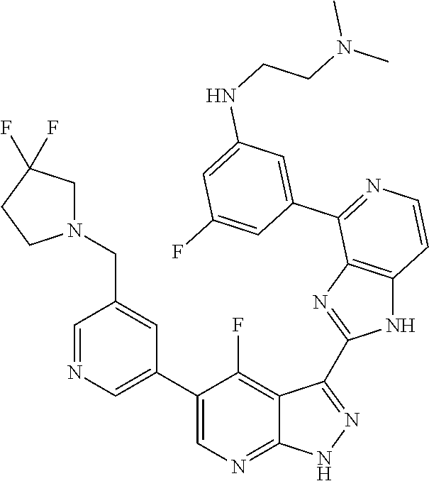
C1=NC=C(C2=CN=C3C(=C2F)C(C2=NC4=C(N2)C=CN=C4C2=CC(NCCN(C)C)=CC(F)=C2)=N[N H]3)C=C1CN1CC(F)(F)CC1
